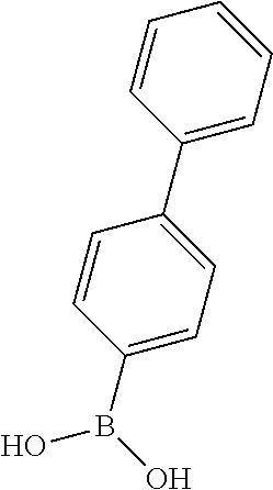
C1=CC(B(O)O)=CC=C1C1=CC=CC=C1
